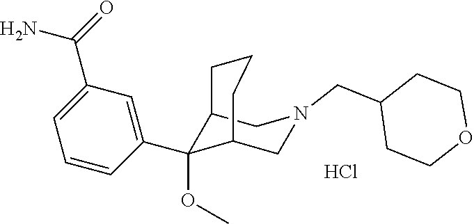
C1(C2(OC)C3CN(CC4CCOCC4)CC2CCC3)=CC(C(=O)N)=CC=C1.Cl
